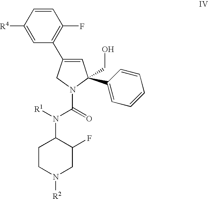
C1=C(C2=C(F)C=CC([R4])=C2)CN(C(=O)N([R1])C2CCN([R2])CC2F)C1(C1=CC=CC=C1)CO
